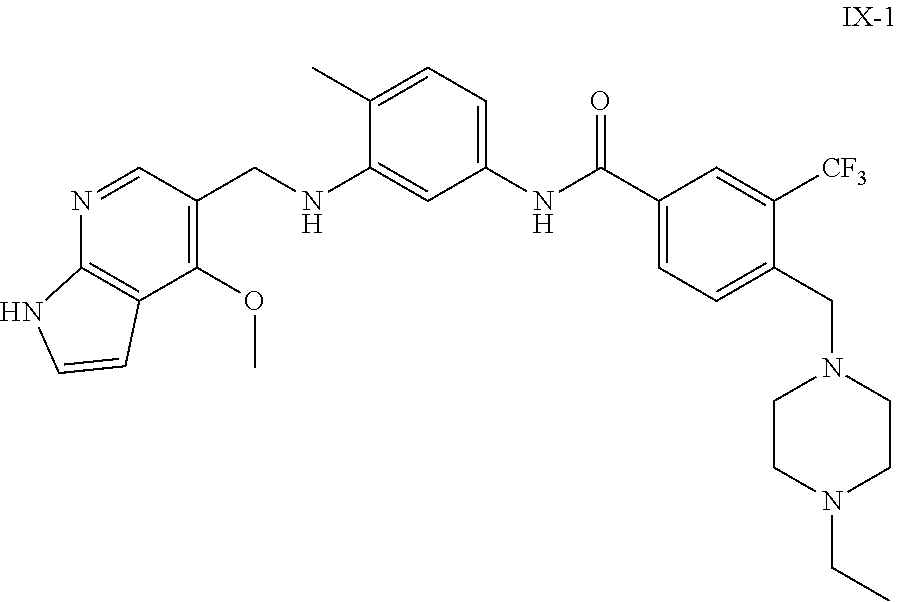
O(C1=C(CNC2=CC(NC(C3=CC=C(CN4CCN(CC)CC4)C([CF3])=C3)=O)=CC=C2C)C=NC2=C1C=CN2)C
